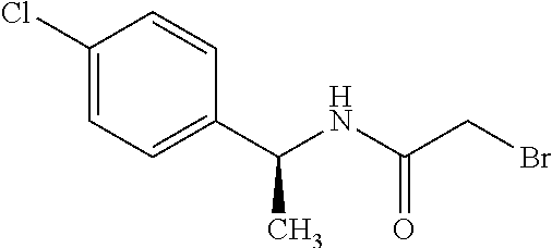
C1(Cl)=CC=C(C(NC(CBr)=O)C)C=C1
